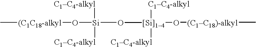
[C1C4-alkyl][Si](O[(C1C18-alkyl]C)(O[[Si]14](O[(C1C18)-alkyl]C)([C1C4-alkyl])[C1C4-alkyl])[C1C4-alkyl]
